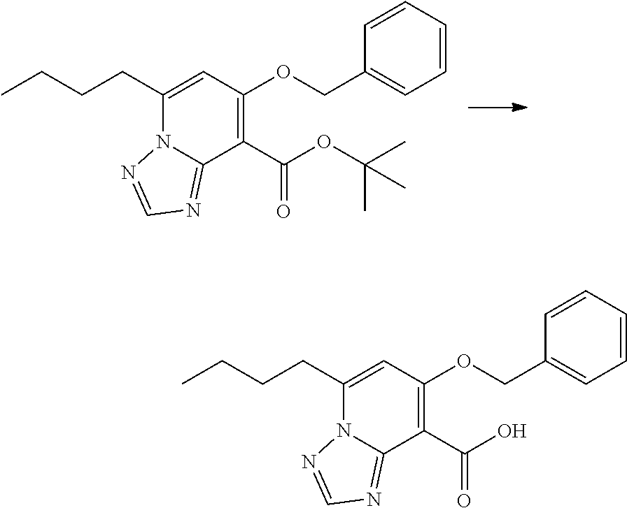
N12C(=NC=N1)C(C(=O)OC(C)(C)C)=C(OCC1=CC=CC=C1)C=C2CCCC.N12C(=NC=N1)C(C(=O)O)=C(OCC1=CC=CC=C1)C=C2CCCC
